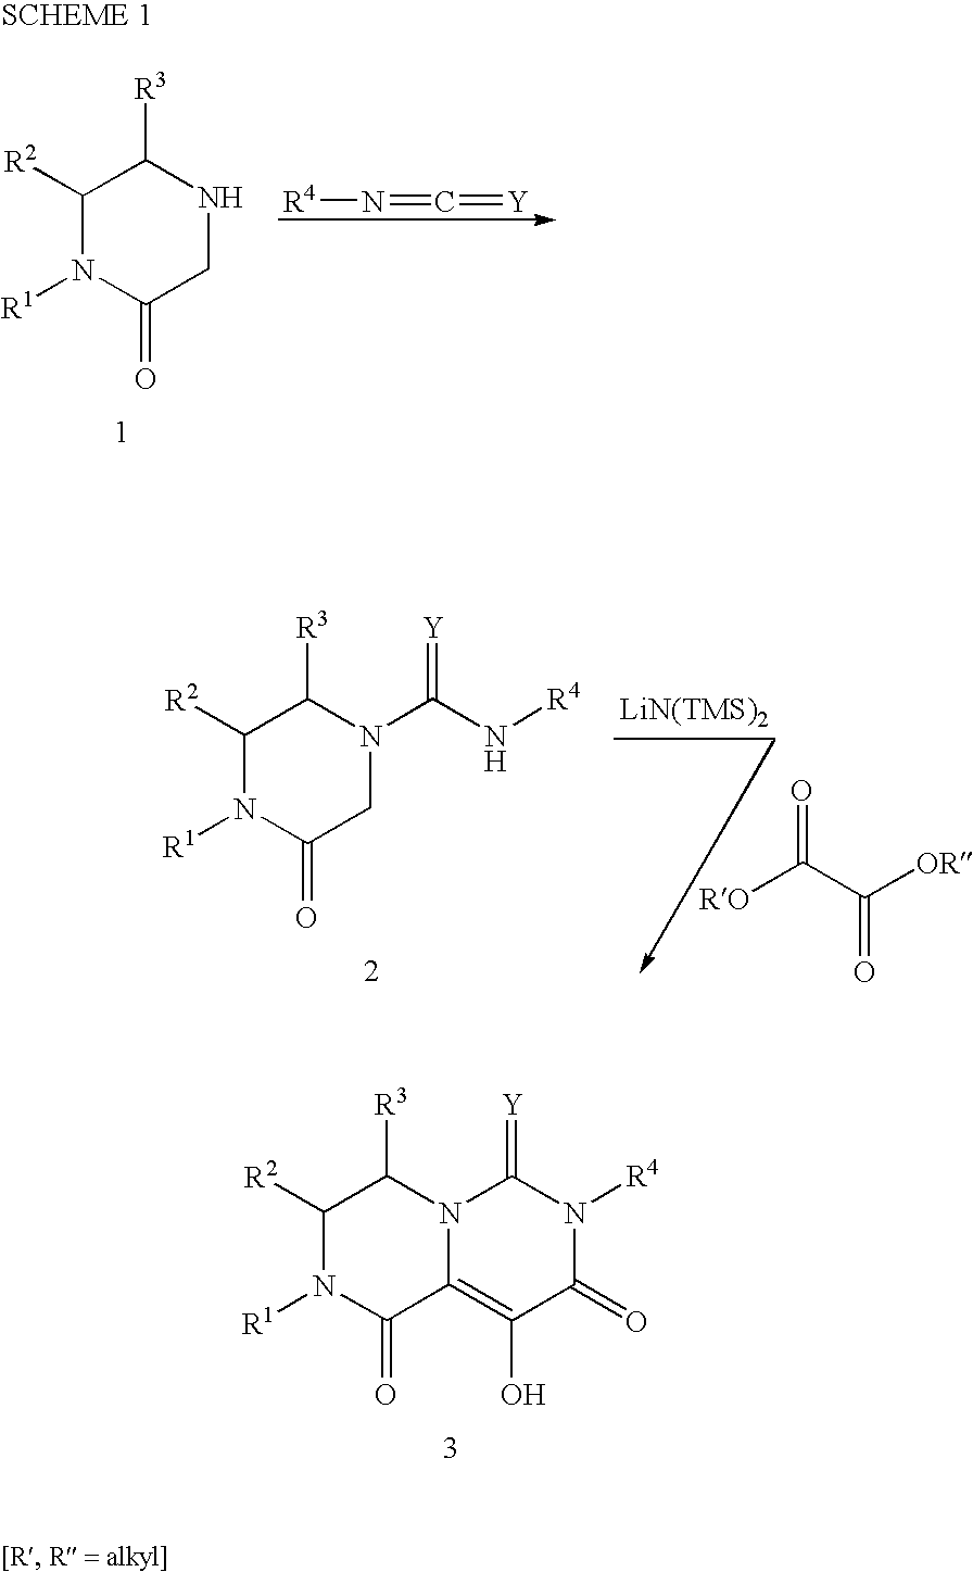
C1([R2])N([R1])C(=O)CNC1[R3].[R4]N=C=[Y].[LiN(TMS)2].[RO]C(C([OR])=O)=O.C1([R2])N([R1])C(=O)CN(C(N[R4])=[Y])C1[R3].C1([R2])N([R1])C(=O)C2=C(O)C(=O)N([R4])C(=[Y])N2C1[R3]
